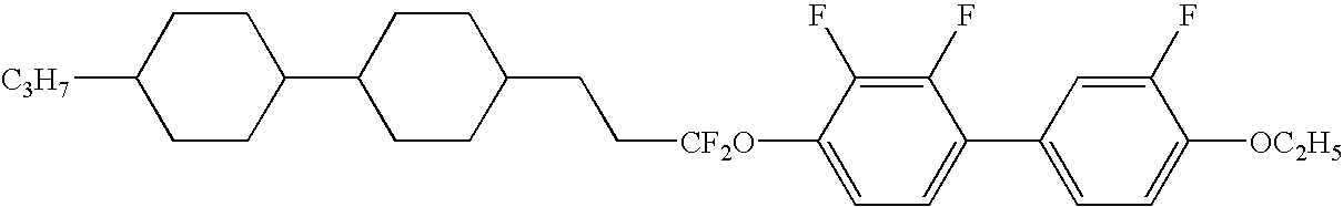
C1CC(C2CCC(CC[CF2O]C3=CC=C(C4=CC=C([OC2H5])C(F)=C4)C(F)=C3F)CC2)CCC1[C3H7]
